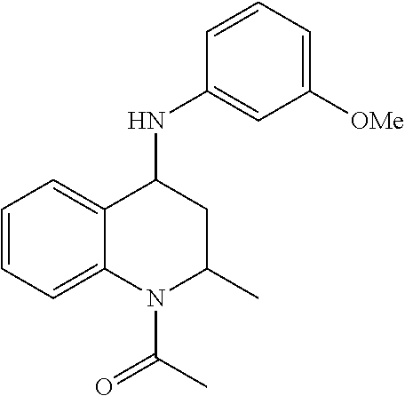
C1([OMe])=CC=CC(NC2C3=CC=CC=C3N(C(C)=O)C(C)C2)=C1
